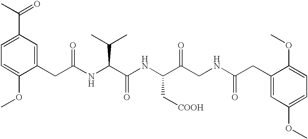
C1=C(OC)C(CC(NC(C(NC(C(CNC(CC2=CC(OC)=CC=C2OC)=O)=O)C[COOH])=O)C(C)C)=O)=CC(C(C)=O)=C1
